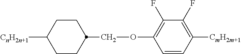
O(C1=C(F)C(F)=C([CmH2m+1])C=C1)CC1CCC([CnH2n+1])CC1
